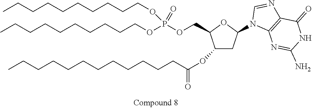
N1(C2CC(OC(=O)CCCCCCCCCCCC)C(COP(=O)(OCCCCCCCCCC)OCCCCCCCCCC)O2)C2=C(N=C1)C(=O)NC(N)=N2
